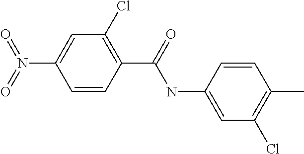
C1(Cl)=C(C(NC2=CC(Cl)=C(C)C=C2)=O)C=CC(N(=O)=O)=C1
